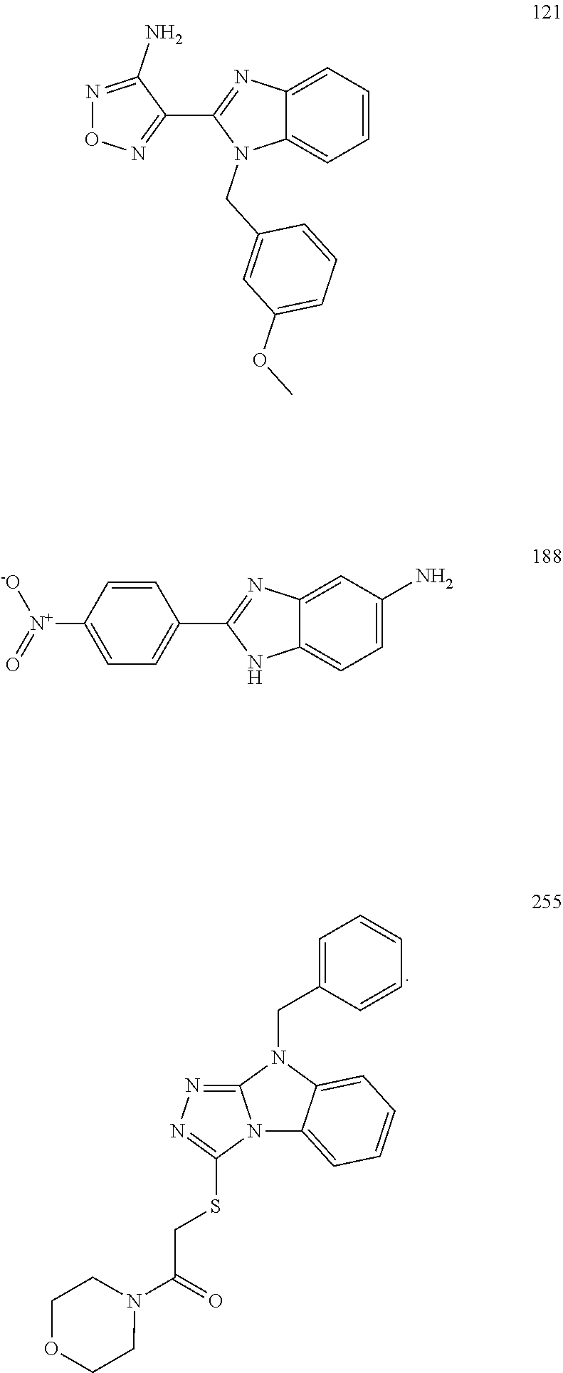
C1=C(CN2C3=NN=C(SCC(N4CCOCC4)=O)N3C3=CC=CC=C23)C=CC=C1.N1=C(N)C(C2=NC3=CC=CC=C3N2CC2=CC(OC)=CC=C2)=NO1.C1([N+]([-O])=O)=CC=C(C2=NC3=CC(N)=CC=C3N2)C=C1
